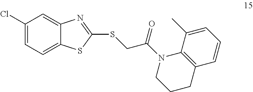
C1(Cl)=CC=C2C(=C1)N=C(SCC(N1CCCC3=C1C(C)=CC=C3)=O)S2
